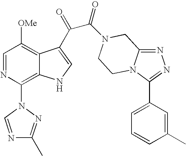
C1=NC(N2N=C(C)N=C2)=C2C(=C1[OMe])C(C(=O)C(=O)N1CC3=NN=C(C4=CC=CC(C)=C4)N3CC1)=CN2
